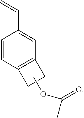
C1=CC2=C(C=C1C=C)CC2.COC(C)=O
